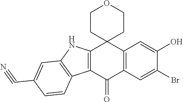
C12=C(C=C(Br)C(O)=C1)C(=O)C1=C(C23CCOCC3)NC2=C1C=CC(C#N)=C2
